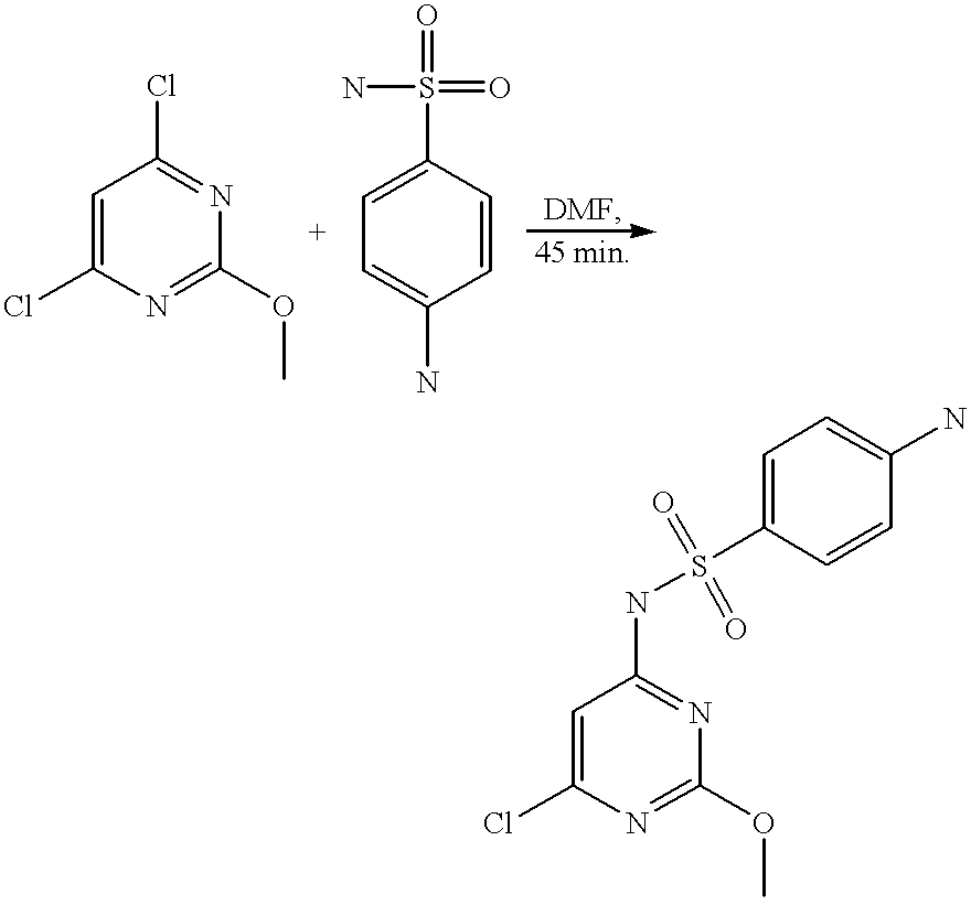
C1=C(Cl)N=C(OC)N=C1Cl.C1=CC(N)=CC=C1S(N)(=O)=O.C1=C(Cl)N=C(OC)N=C1NS(=O)(=O)C1=CC=C(N)C=C1
